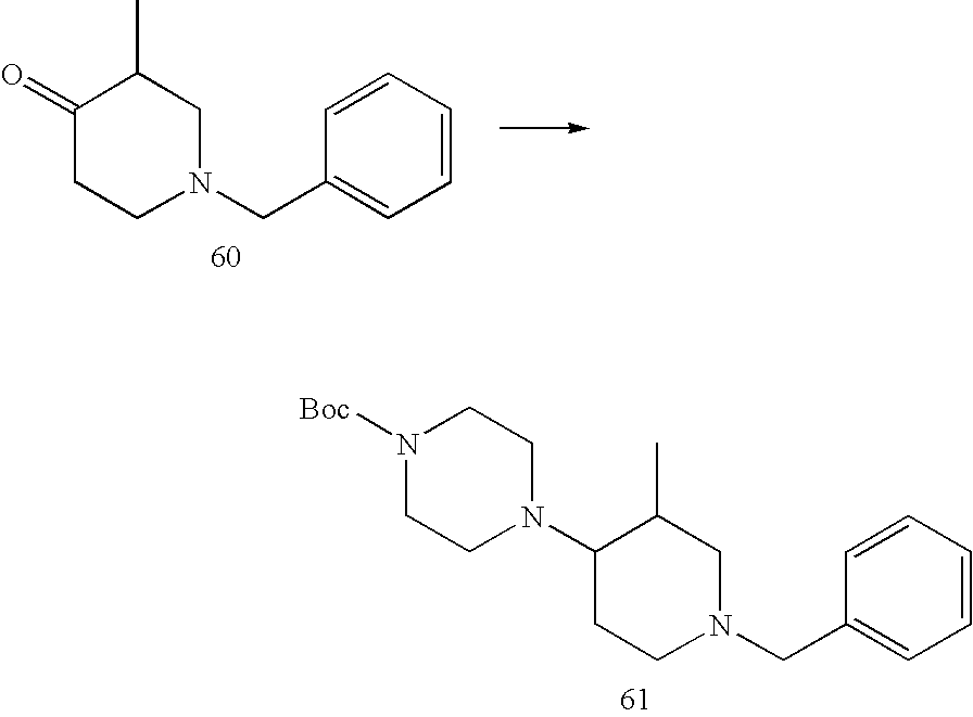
C1(=O)CCN(CC2=CC=CC=C2)CC1C.C1(N2CCN([Boc])CC2)CCN(CC2=CC=CC=C2)CC1C
